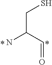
SCC(N)C=O
